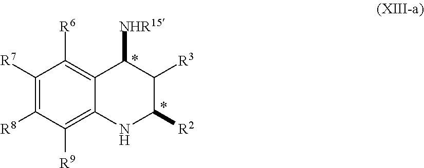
C1([R7])=C([R8])C([R9])=C2C(=C1[R6])C([NHR15])C([R3])C([R2])N2
